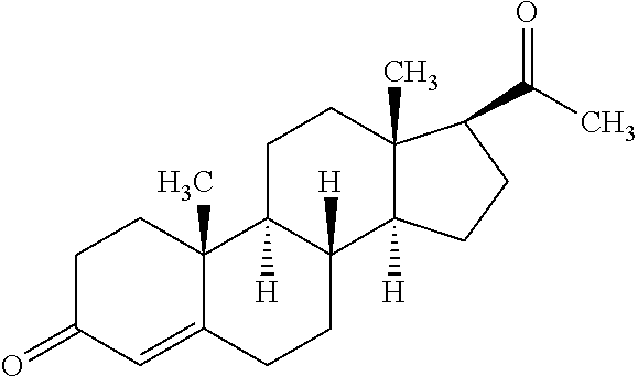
C1C(=O)C=C2C(C)(C1)C1([H])C([H])(CC2)C2([H])C(C)(CC1)C(C(C)=O)CC2
